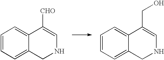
C1=CC=C2C(=C1)C([CHO])=CNC2.C1=CC=C2C(=C1)C(CO)=CNC2
